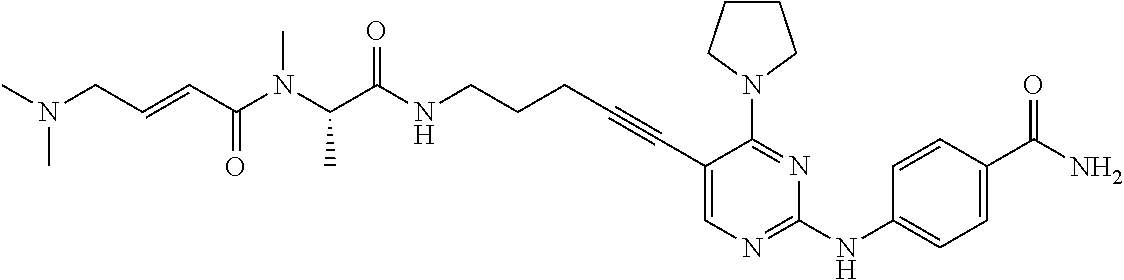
C(NCCCC#CC1=CN=C(NC2=CC=C(C(N)=O)C=C2)N=C1N1CCCC1)(=O)C(N(C)C(C=CCN(C)C)=O)C
